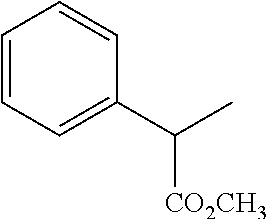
C1=CC=C(C(C)[CO2CH3])C=C1
